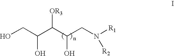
OCC(C(C(CN([R1])[R2])O)[OR3])O
